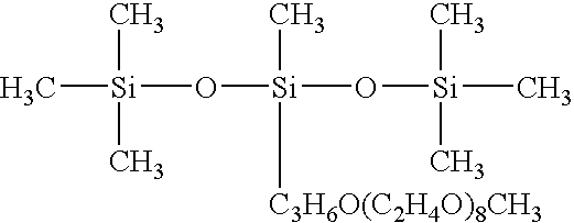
[Si](C)(C)(C)O[Si]([C3H6O(C2H4O)8CH3])(C)O[Si](C)(C)C
